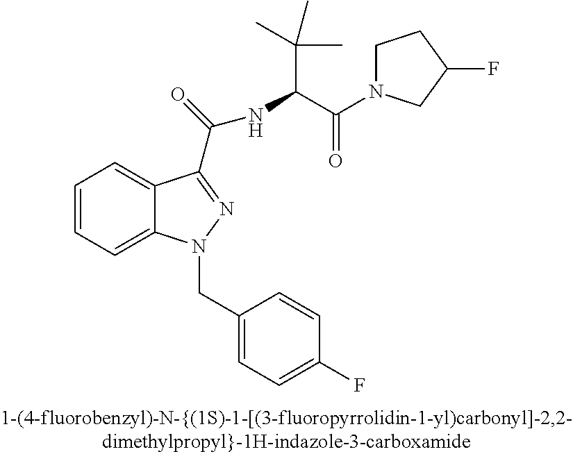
C1=CC=C2C(=C1)C(C(=O)NC(C(=O)N1CCC(F)C1)C(C)(C)C)=NN2CC1=CC=C(F)C=C1
